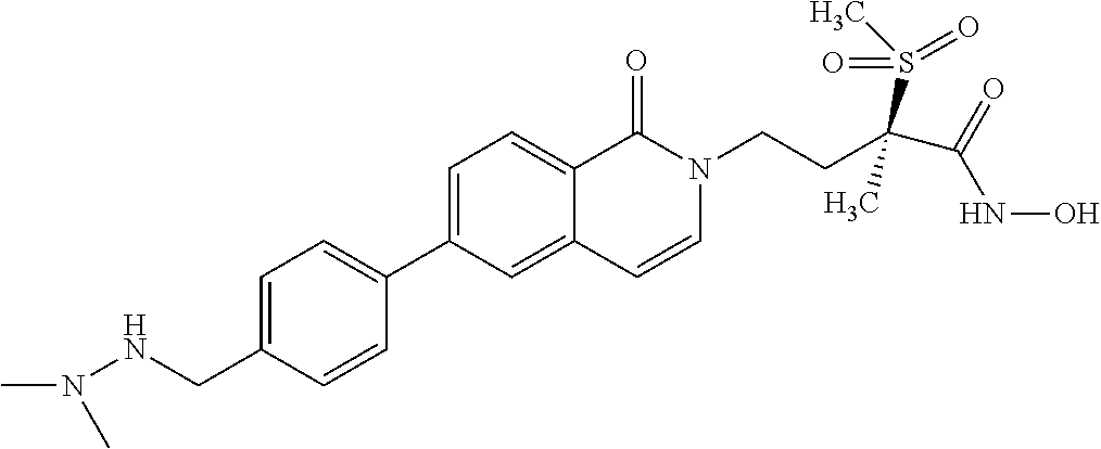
C1=C(CNN(C)C)C=CC(C2=CC=C3C(=C2)C=CN(CCC(C(=O)NO)(S(C)(=O)=O)C)C3=O)=C1
